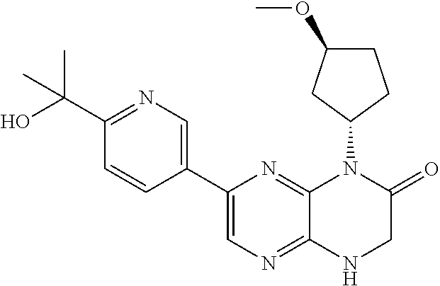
C1(C2=CN=C3C(=N2)N(C2CCC(OC)C2)C(=O)CN3)=CN=C(C(O)(C)C)C=C1
